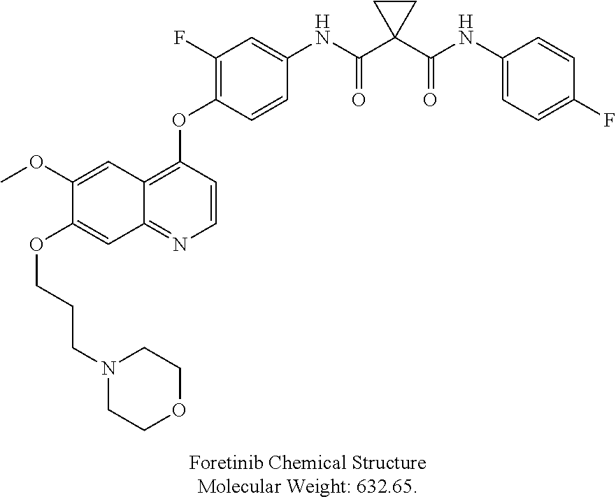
N1(CCCOC2=CC3=NC=CC(OC4=C(F)C=C(NC(=O)C5(C(=O)NC6=CC=C(F)C=C6)CC5)C=C4)=C3C=C2OC)CCOCC1
